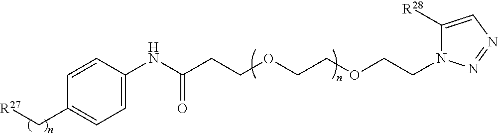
[R27]CC1=CC=C(NC(CCOCCOCCN2C([R28])=CN=N2)=O)C=C1
